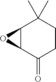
C12C(C(=O)CCC1(C)C)O2
